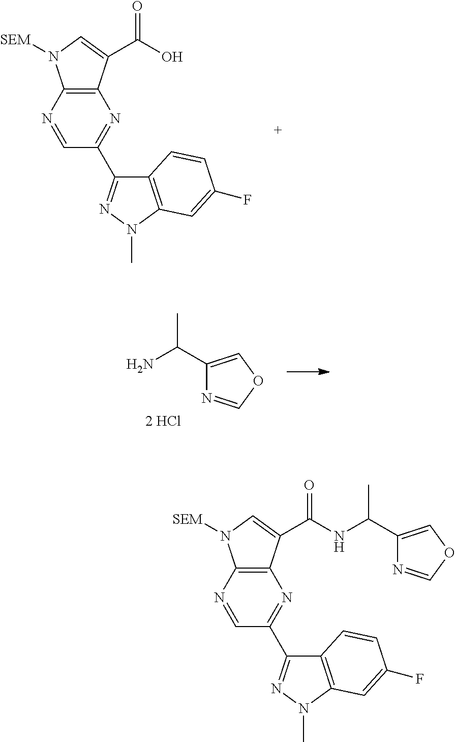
C1(C2=NN(C)C3=C2C=CC(F)=C3)=NC2=C(N([SEM])C=C2C(O)=O)N=C1.NC(C1=COC=N1)C.C1(C2=NN(C)C3=C2C=CC(F)=C3)=NC2=C(N([SEM])C=C2C(NC(C2=COC=N2)C)=O)N=C1
